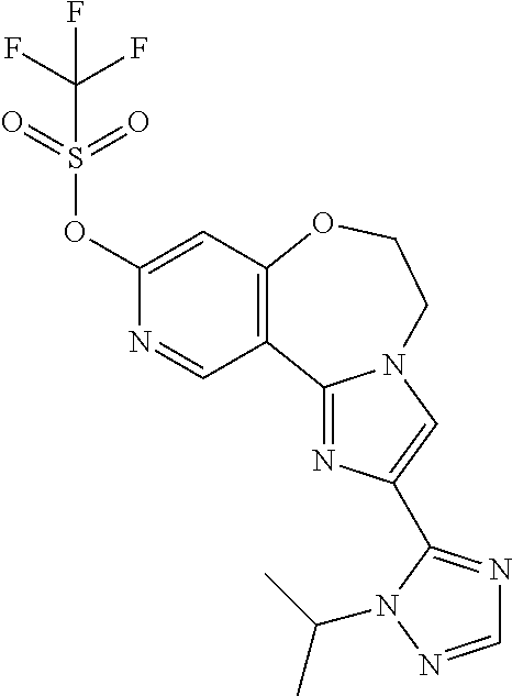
N1=C2C3=C(C=C(OS(=O)(=O)C(F)(F)F)N=C3)OCCN2C=C1C1=NC=NN1C(C)C
